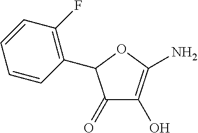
C1(=O)C(O)=C(N)OC1C1=C(F)C=CC=C1
